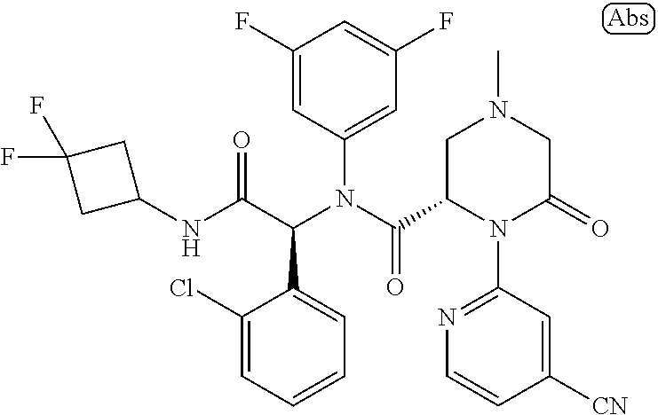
C1(F)=CC(N(C(=O)C2N(C3=NC=CC([CN])=C3)C(=O)CN(C)C2)C(C(NC2CC(F)(F)C2)=O)C2=CC=CC=C2Cl)=CC(F)=C1
